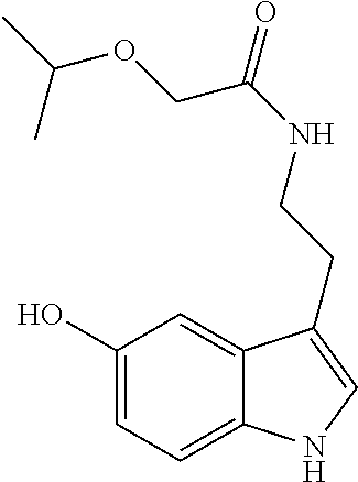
C1(O)=CC=C2C(=C1)C(CCNC(=O)COC(C)C)=CN2
